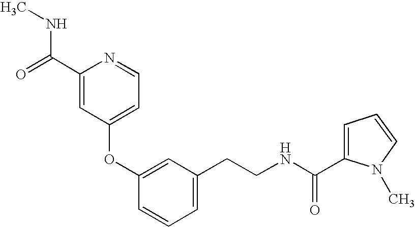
C1(OC2=CC(CCNC(=O)C3=CC=CN3C)=CC=C2)=CC=NC(C(NC)=O)=C1
